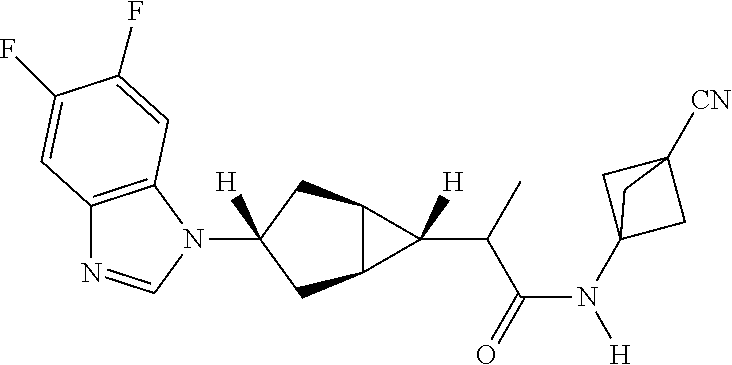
C12=C(N(C3([H])CC4C(C3)C4(C(C(N([H])C34CC([CN])(C3)C4)=O)C)[H])C=N1)C=C(F)C(F)=C2
